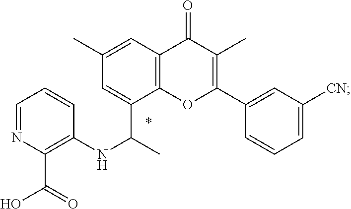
C1=NC(C(=O)O)=C(NC(C)C2=CC(C)=CC3=C2OC(C2=CC([CN])=CC=C2)=C(C)C3=O)C=C1
